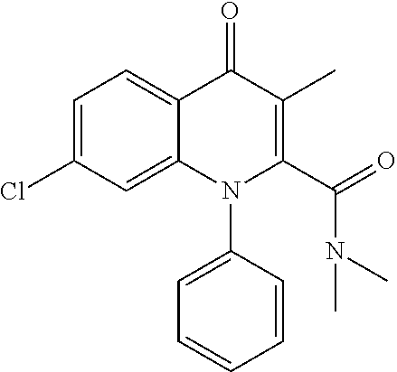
C1=C(Cl)C=C2C(=C1)C(=O)C(C)=C(C(=O)N(C)C)N2C1=CC=CC=C1
